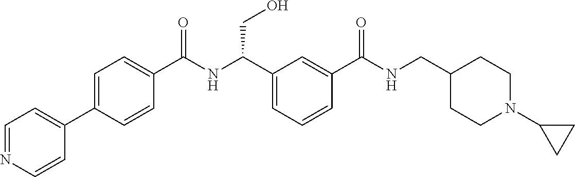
C1=NC=CC(C2=CC=C(C(NC(C3=CC=CC(C(NCC4CCN(C5CC5)CC4)=O)=C3)CO)=O)C=C2)=C1
